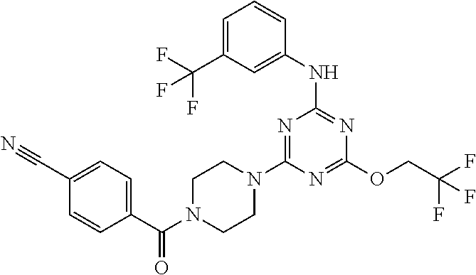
C1=C(C(F)(F)F)C=C(NC2=NC(OCC(F)(F)F)=NC(N3CCN(C(=O)C4=CC=C(C#N)C=C4)CC3)=N2)C=C1
